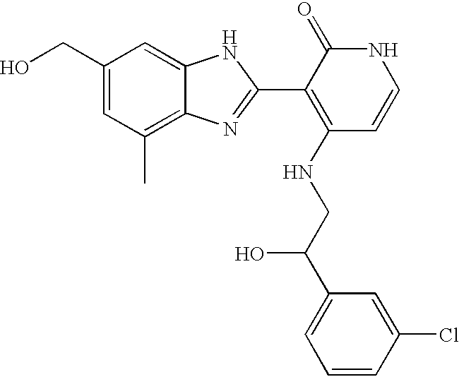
C1(CO)=CC(C)=C2C(=C1)NC(C1=C(NCC(C3=CC=CC(Cl)=C3)O)C=CNC1=O)=N2
